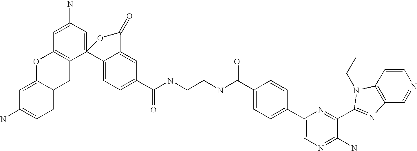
C1=C2(C3=C(C=C1N)OC1=CC(N)=CC=C1C3)C1=CC=C(C(NCCNC(C3=CC=C(C4=CN=C(N)C(C5=NC6=C(C=CN=C6)N5CC)=N4)C=C3)=O)=O)C=C1C(=O)O2
